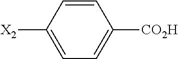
C1=CC([X2])=CC=C1[CO2H]
